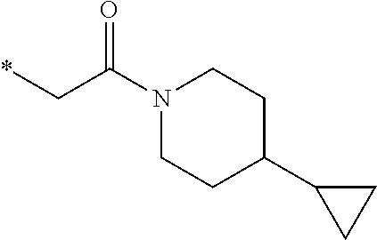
*CC(N1CCC(C2CC2)CC1)=O
